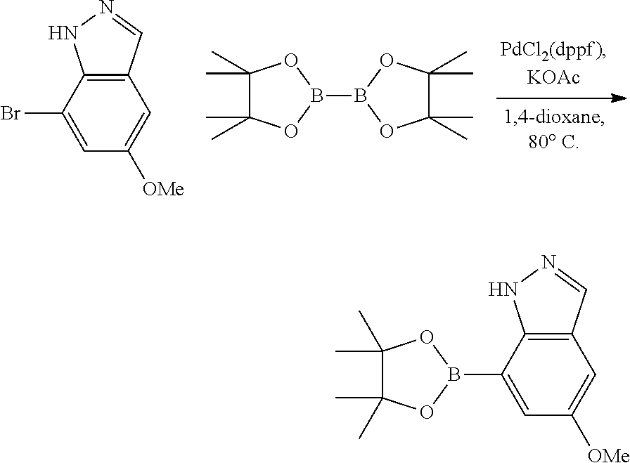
C12=C(C(Br)=CC([OMe])=C1)NN=C2.C1(C)(C)C(C)(C)OB(B2OC(C)(C)C(C)(C)O2)O1.C12=C(C(B3OC(C)(C)C(C)(C)O3)=CC([OMe])=C1)NN=C2
